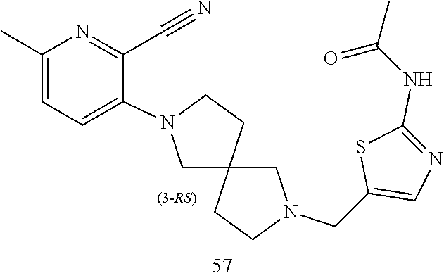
C12(CN(CC3=CN=C(NC(=O)C)S3)CC1)CCN(C1=CC=C(C)N=C1C#N)C2
